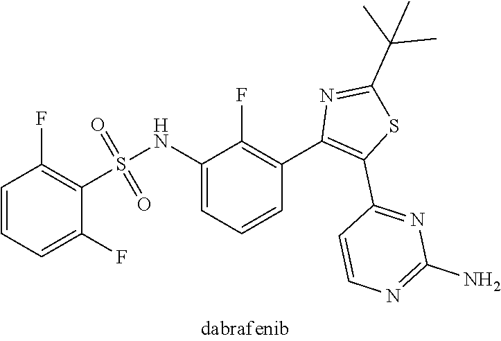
C1=CC=C(F)C(S(NC2=CC=CC(C3=C(C4=NC(N)=NC=C4)SC(C(C)(C)C)=N3)=C2F)(=O)=O)=C1F
